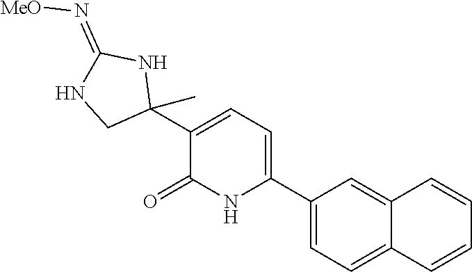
C1(C2=CC=C(C3(C)NC(=N[MeO])NC3)C(=O)N2)=CC=C2C(=C1)C=CC=C2
